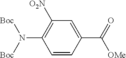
C1=CC(C([OMe])=O)=CC([O2N])=C1N([Boc])[Boc]
